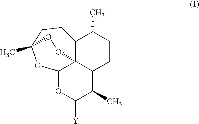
C12C(C)CCC3C(C)C([Y])OC4C13OOC(C)(CC2)O4
